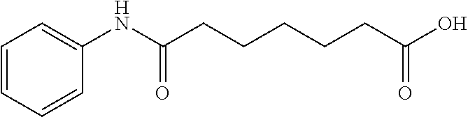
C1=CC=CC(NC(CCCCCC(O)=O)=O)=C1
